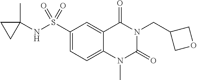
C1(S(NC2(C)CC2)(=O)=O)=CC=C2C(=C1)C(=O)N(CC1COC1)C(=O)N2C
